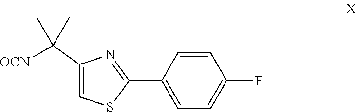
C1=CC(C2=NC(C([OCN])(C)C)=CS2)=CC=C1F
